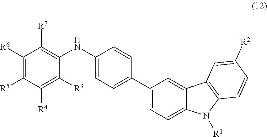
C1(NC2=C([R7])C([R6])=C([R5])C([R4])=C2[R3])=CC=C(C2=CC=C3C(=C2)C2=C(N3[R1])C=CC([R2])=C2)C=C1
